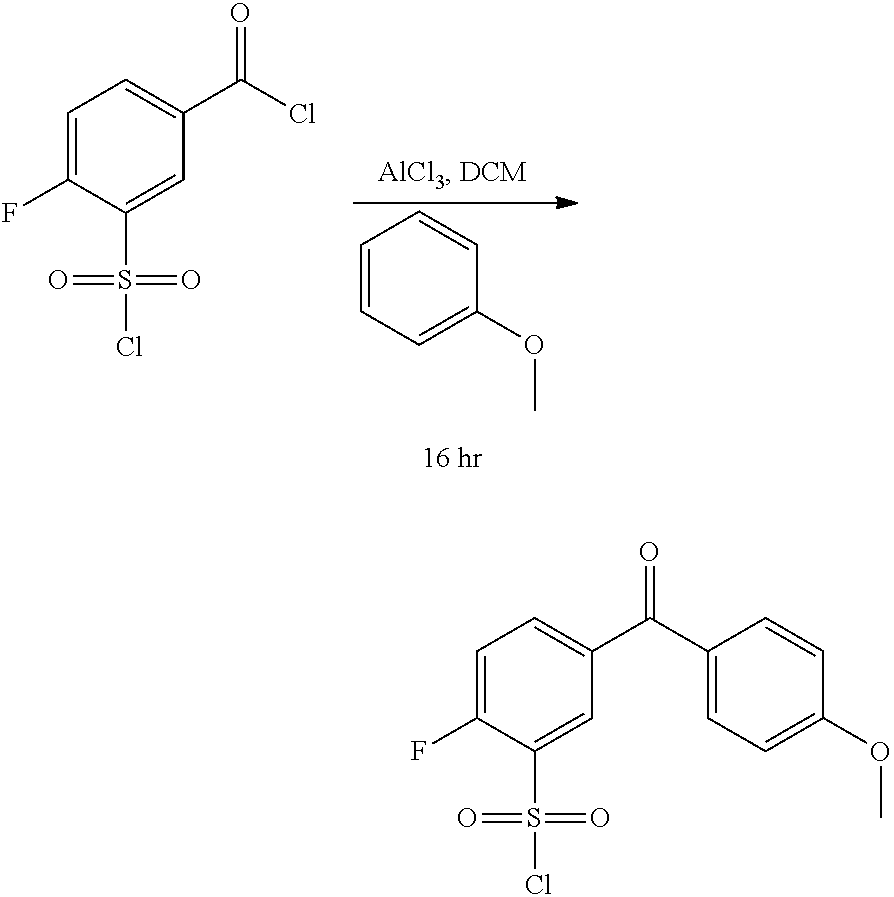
C1=C(F)C(S(Cl)(=O)=O)=CC(C(=O)Cl)=C1.C1=CC=C(OC)C=C1.C1=C(F)C(S(Cl)(=O)=O)=CC(C(=O)C2=CC=C(OC)C=C2)=C1
